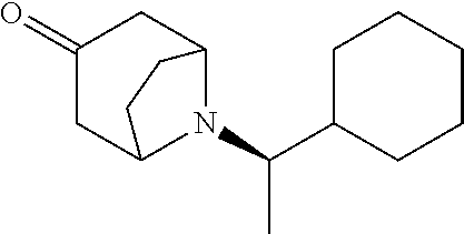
C1C(C(N2C3CC(=O)CC2CC3)C)CCCC1
